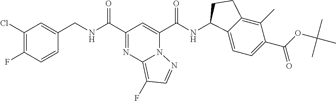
C1(Cl)=C(F)C=CC(CNC(C2=NC3=C(F)C=NN3C(C(NC3C4=CC=C(C(OC(C)(C)C)=O)C(C)=C4CC3)=O)=C2)=O)=C1
